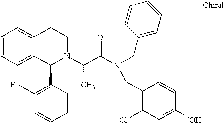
C1=CC=C2C(=C1)CCN(C(C(N(CC1=CC=CC=C1)CC1=C(Cl)C=C(O)C=C1)=O)C)C2C1=C(Br)C=CC=C1
